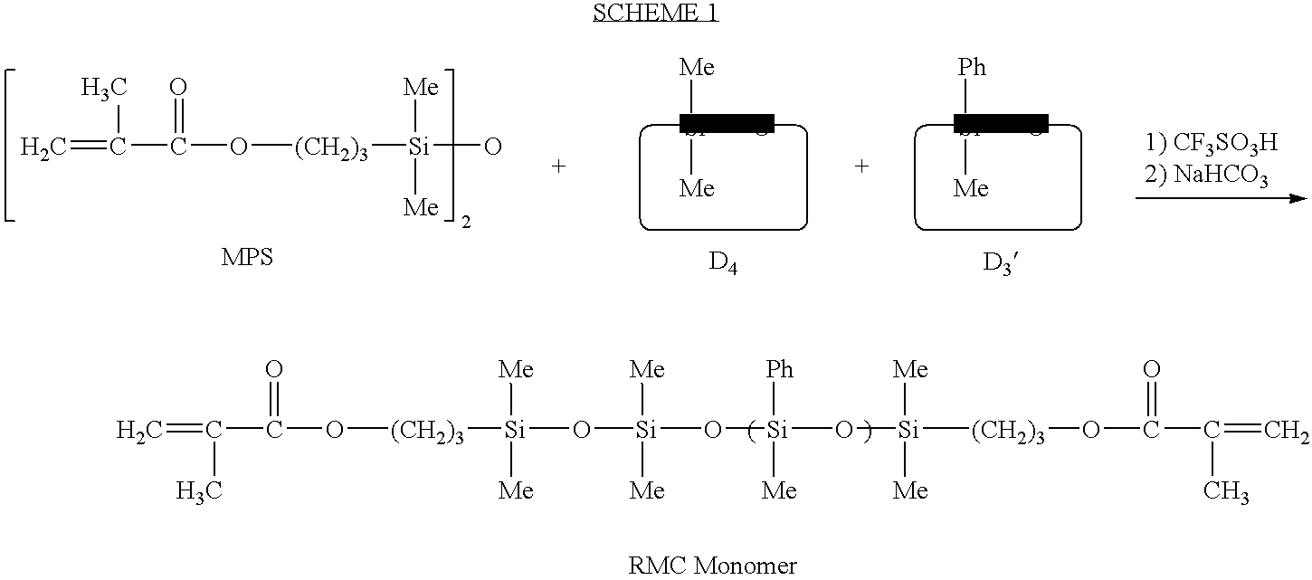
C=C(C(O[(CH2)3][Si](O[Si]([Me])([Me])O[Si]([Ph])([Me])O[Si]([(CH2)3]OC(C(=C)C)=O)([Me])[Me])([Me])[Me])=O)C.C=C(C(O[(CH2)3][Si](O)([Me])[Me])=O)C.[Si](O)([Me])[Me].[D4].[Si](O)([Ph])[Me].[D3]
